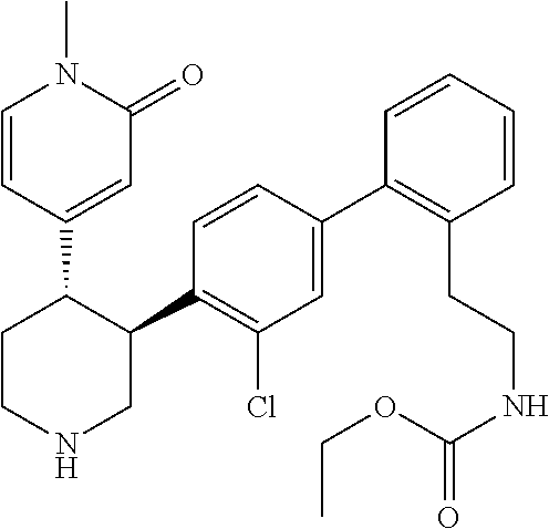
C1=CC(C2CCNCC2C2=C(Cl)C=C(C3=C(CCNC(OCC)=O)C=CC=C3)C=C2)=CC(=O)N1C
